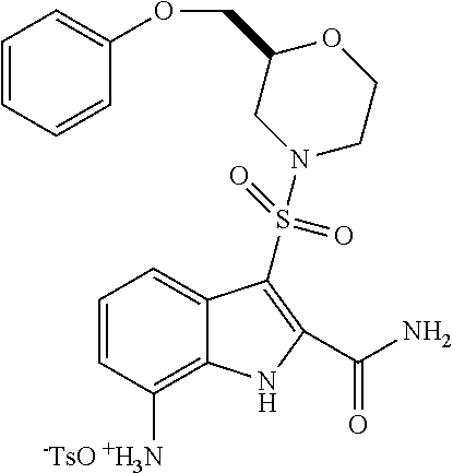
C1=CC([-TsO +H3N])=C2C(=C1)C(S(N1CCOC(COC3=CC=CC=C3)C1)(=O)=O)=C(C(N)=O)N2
